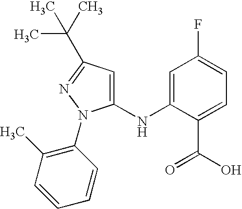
C1(NC2=CC(F)=CC=C2C(O)=O)=CC(C(C)(C)C)=NN1C1=C(C)C=CC=C1
